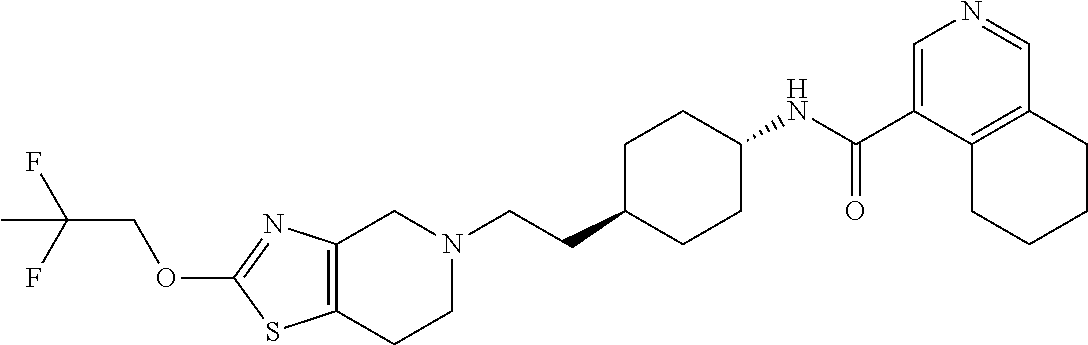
C12=C(CCN(CCC3CCC(NC(C4=CN=CC5=C4CCCC5)=O)CC3)C1)SC(OCC(F)(F)C)=N2
